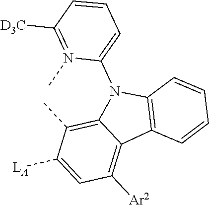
C1=C([LA])C(C)=C2C(=C1[Ar2])C1=C(N2C2=CC=CC([D3C])=N2C)C=CC=C1
